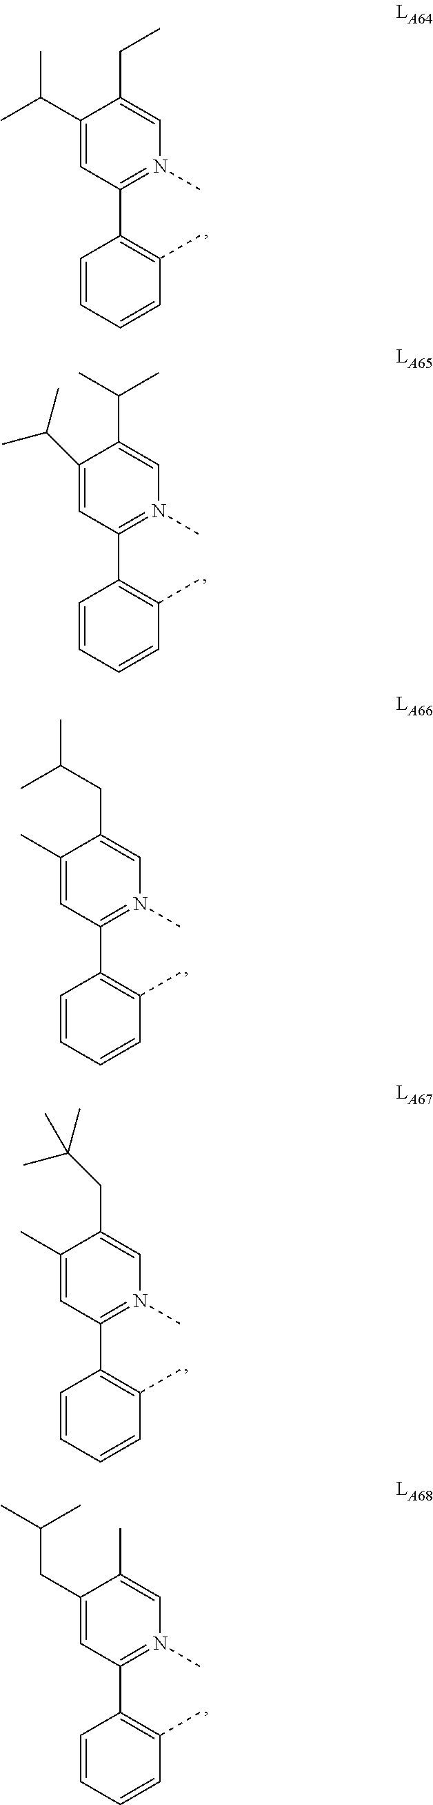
C1(C2=C(C)C=CC=C2)=N(C)C=C(CC)C(C(C)C)=C1.C1(C2=C(C)C=CC=C2)=N(C)C=C(C(C)C)C(C(C)C)=C1.C1(C2=C(C)C=CC=C2)=N(C)C=C(CC(C)C)C(C)=C1.C1(C2=C(C)C=CC=C2)=N(C)C=C(CC(C)(C)C)C(C)=C1.C1(C2=C(C)C=CC=C2)=N(C)C=C(C)C(CC(C)C)=C1
